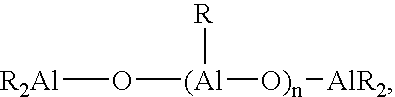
[R2Al]O[(Al]([O)n][AlR2])[R]
